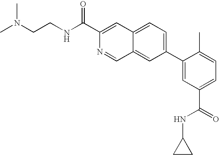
C12=CC=C(C3=CC(C(=O)NC4CC4)=CC=C3C)C=C1C=NC(C(NCCN(C)C)=O)=C2
